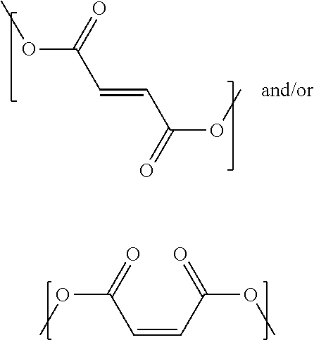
COC(C=CC(OC)=O)=O.C(=CC(OC)=O)C(OC)=O
